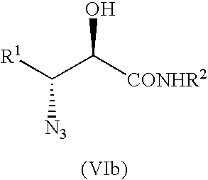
[R1]C(C([CONHR2])O)[N3]
